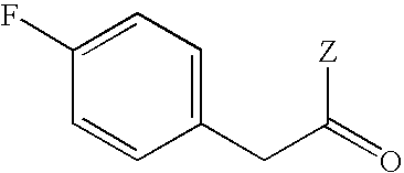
C1(F)=CC=C(CC(=O)[Z])C=C1
